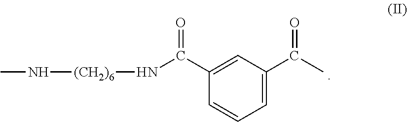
C1(C(C)=O)=CC=CC(C(N[(CH2)6]NC)=O)=C1
